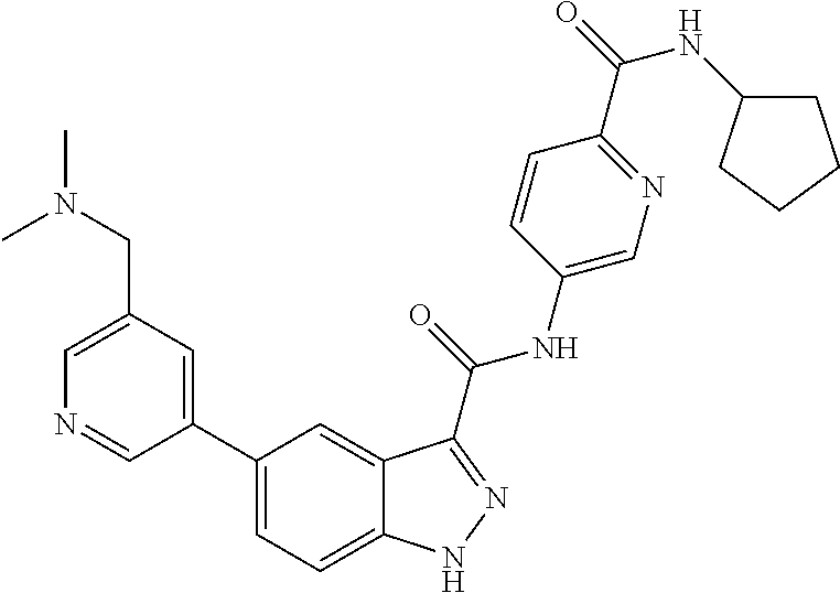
C1(CN(C)C)=CN=CC(C2=CC=C3C(=C2)C(C(NC2=CN=C(C(=O)NC4CCCC4)C=C2)=O)=NN3)=C1
